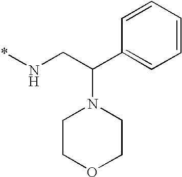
C1=CC=CC=C1C(CN*)N1CCOCC1
